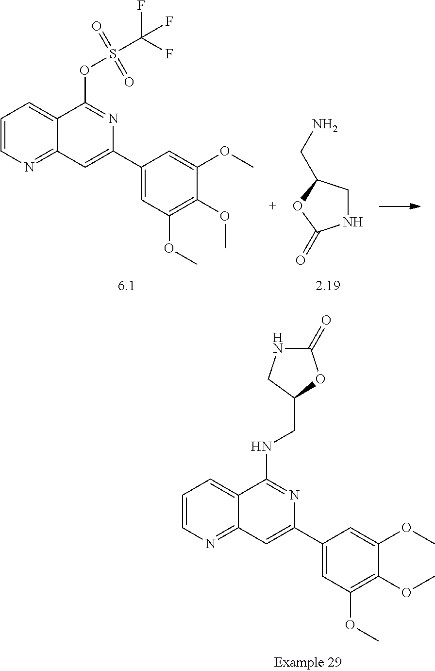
C1=CN=C2C(=C1)C(NCC1OC(=O)NC1)=NC(C1=CC(OC)=C(OC)C(OC)=C1)=C2.C1=CN=C2C(=C1)C(OS(C(F)(F)F)(=O)=O)=NC(C1=CC(OC)=C(OC)C(OC)=C1)=C2.N1CC(CN)OC1=O
